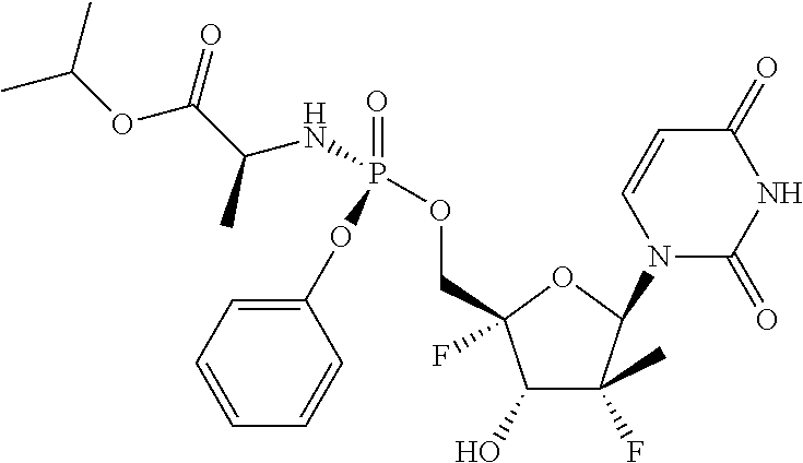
CC(OC(C(C)NP(=O)(OCC1(F)C(O)C(F)(C)C(N2C(=O)NC(=O)C=C2)O1)OC1=CC=CC=C1)=O)C
